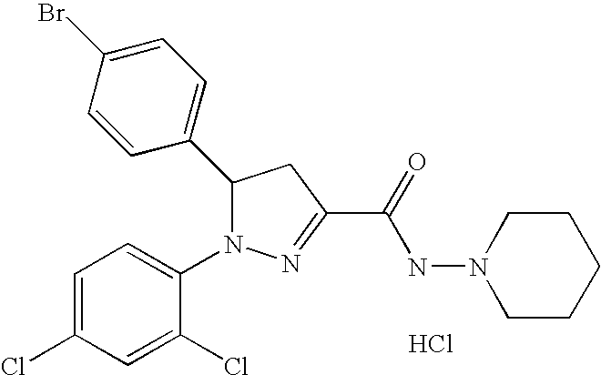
C1(C2N(C3=CC=C(Cl)C=C3Cl)N=C(C(=O)NN3CCCCC3)C2)=CC=C(Br)C=C1.Cl
